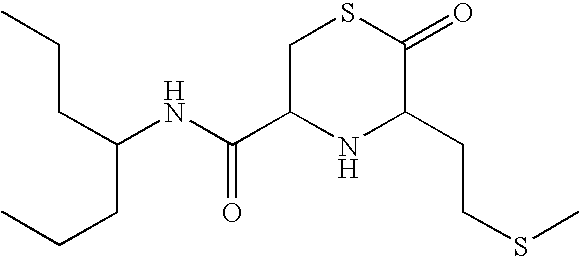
C(CCC)(NC(C1NC(CCSC)C(=O)SC1)=O)CCC
